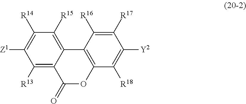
C1([R13])=C2C(=C([R15])C([R14])=C1[Z1])C1=C(OC2=O)C([R18])=C([Y2])C([R17])=C1[R16]
